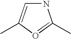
N1C=C(C)O=C1C
